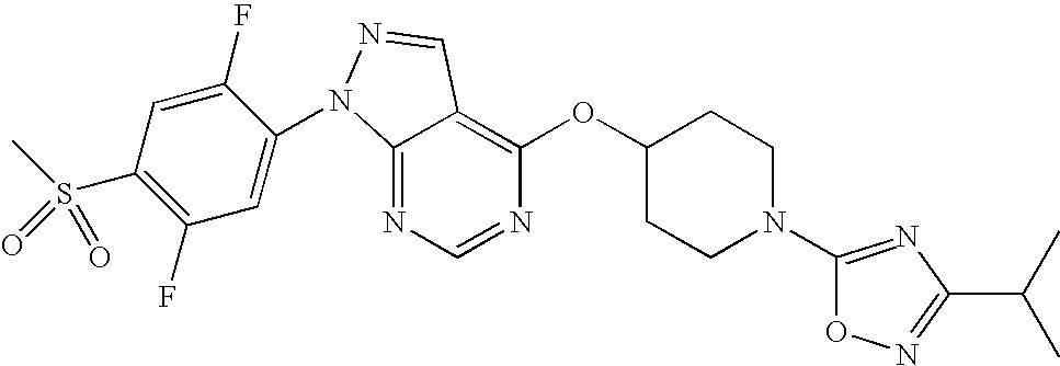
C12=NC=NC(OC3CCN(C4=NC(C(C)C)=NO4)CC3)=C1C=NN2C1=CC(F)=C(S(C)(=O)=O)C=C1F
